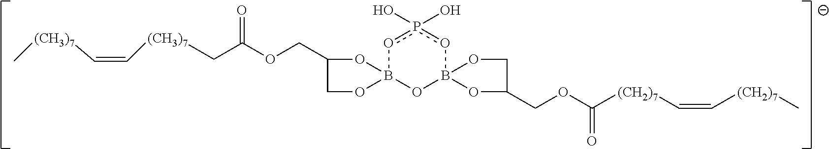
C(=C[(CH3)7]CC(OCC1COB2(O1)OB1(op(O)(O)o2)OCC(COC([(CH2)7]C=C[(CH2)7]C)=O)O1)=O)[(CH3)7]C
